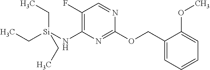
C1(F)=C(N[Si](CC)(CC)CC)N=C(OCC2=CC=CC=C2OC)N=C1
